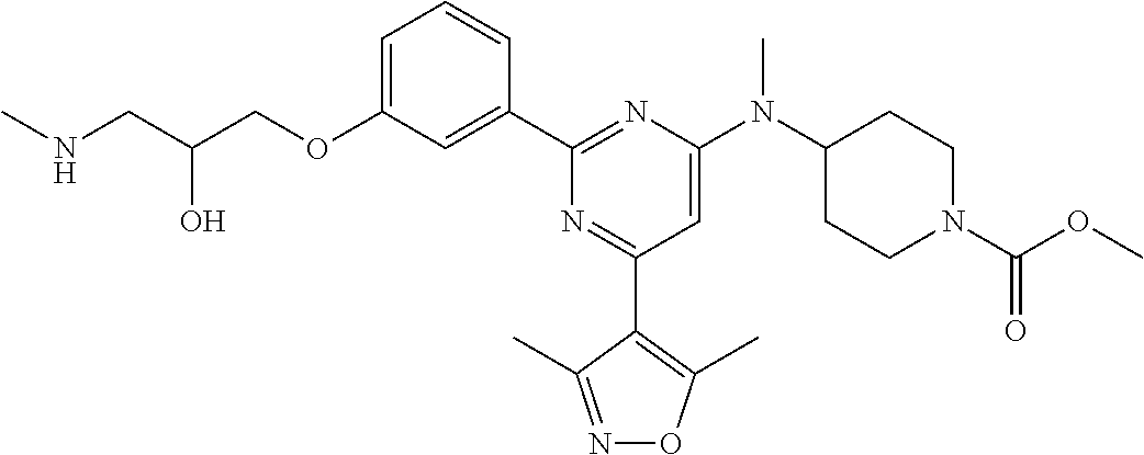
C1=C(OCC(CNC)O)C=C(C2=NC(N(C3CCN(C(OC)=O)CC3)C)=CC(C3=C(C)ON=C3C)=N2)C=C1
